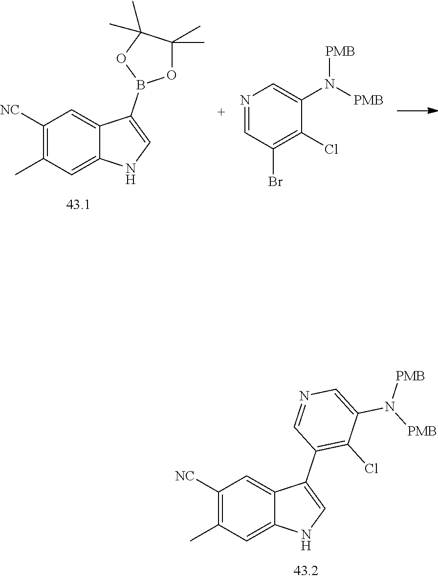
C1([NC])=C(C)C=C2C(=C1)C(B1OC(C)(C)C(C)(C)O1)=CN2.N1=CC(Br)=C(Cl)C(N([PMB])[PMB])=C1.C1([NC])=C(C)C=C2C(=C1)C(C1=C(Cl)C(N([PMB])[PMB])=CN=C1)=CN2
